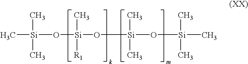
C[Si](O[Si](O[Si](C)(C)O[Si](C)(C)C)(C)[R1])(C)C
